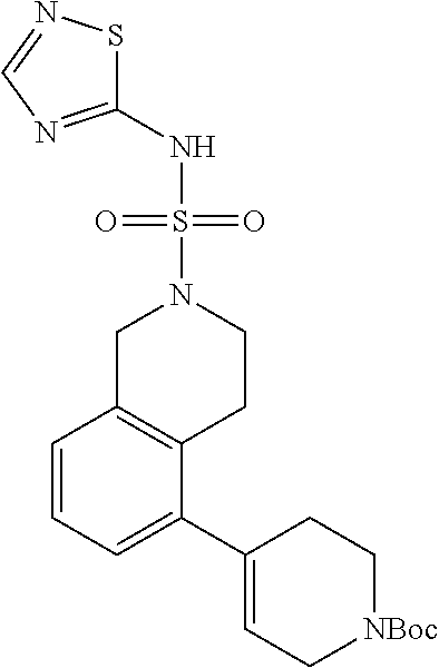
C1(NS(=O)(N2CC3=C(CC2)C(C2=CC[NBoc]CC2)=CC=C3)=O)=NC=NS1
